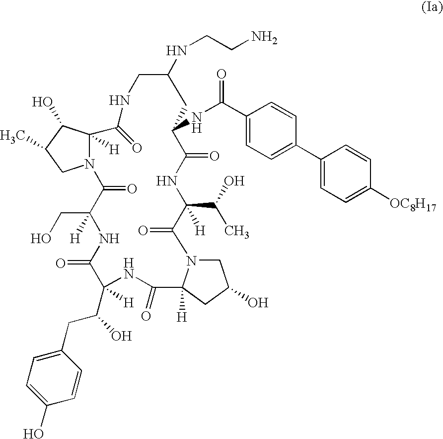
N12C([H])(C(O)C(C)C1)C(=O)NCC(NCCN)CC(NC(C1=CC=C(C3=CC=C([OC8H17])C=C3)C=C1)=O)C(=O)NC(C(O)C)([H])C(=O)N1CC(O)CC1([H])C(=O)NC(C(CC1=CC=C(O)C=C1)O)([H])C(=O)NC(CO)([H])C2=O
